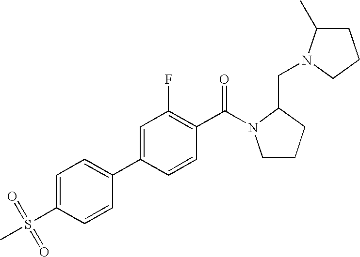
C1=C(S(=O)(=O)C)C=CC(C2=CC(F)=C(C(=O)N3CCCC3CN3C(C)CCC3)C=C2)=C1
